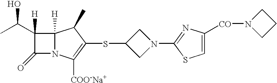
C1(C(C)O)([H])C(=O)N2C1([H])C(C)C(SC1CN(C3=NC([CO]N4CCC4)=CS3)C1)=C2[COO-Na+]
